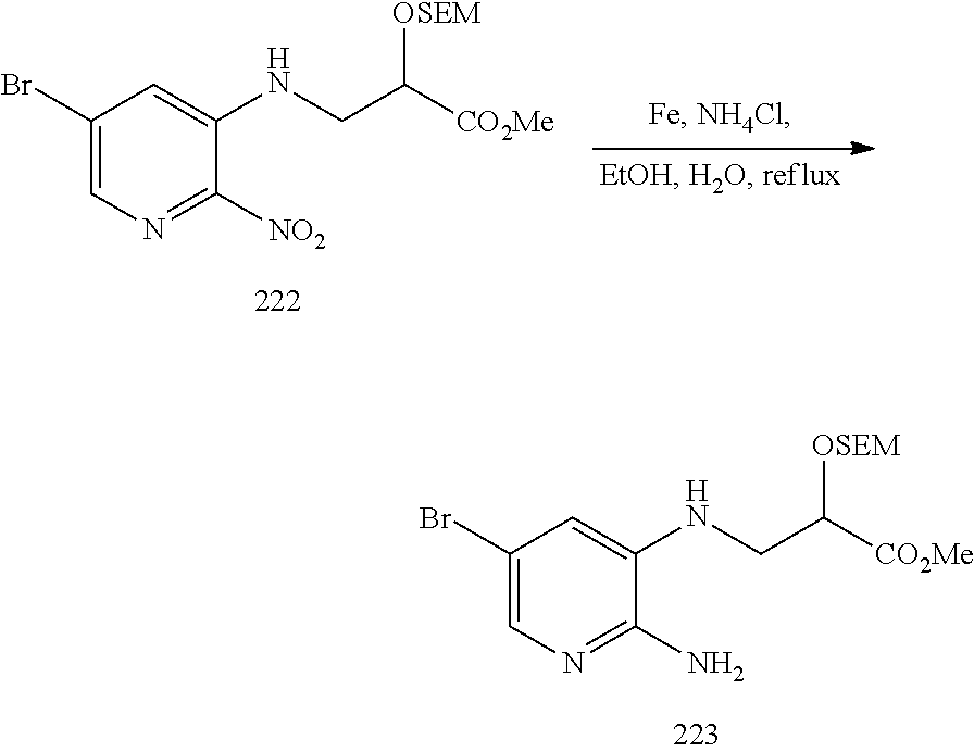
C1(Br)=CN=C(N)C(NCC([CO2Me])[OSEM])=C1.C1(Br)=CN=C([NO2])C(NCC([CO2Me])[OSEM])=C1
